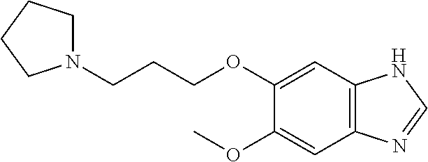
C1N(CCCOC2=CC3=C(C=C2OC)N=CN3)CCC1
